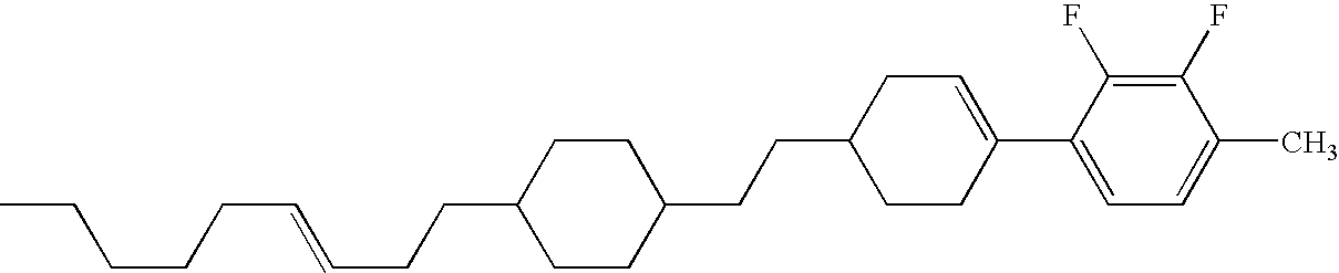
C1(F)=C(F)C(C2=CCC(CCC3CCC(CCC=CCCCCC)CC3)CC2)=CC=C1C
